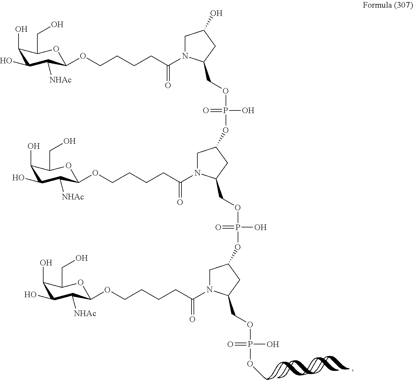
C1(O)C(O)C([NHAc])C(OCCCCC(=O)N2CC(O)CC2COP(O)(=O)OC2CN(C(CCCCOC3C([NHAc])C(O)C(O)C(CO)O3)=O)C(COP(O)(=O)OC3CN(C(CCCCOC4C([NHAc])C(O)C(O)C(CO)O4)=O)C(COP(O)(=O)OC)C3)C2)OC1CO
